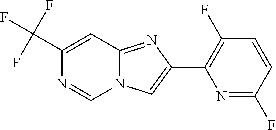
C1(C(F)(F)F)=CC2=NC(C3=C(F)C=CC(F)=N3)=CN2C=N1
